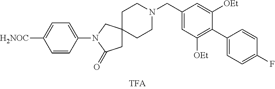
C1(CN2CCC3(CC2)CC(=O)N(C2=CC=C([H2NOC])C=C2)C3)=CC([OEt])=C(C2=CC=C(F)C=C2)C([OEt])=C1
